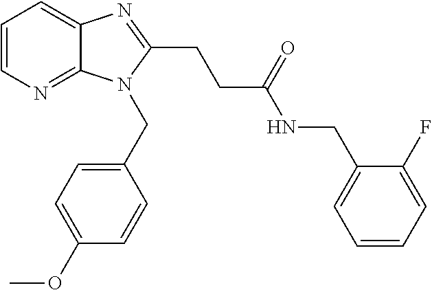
C1=CN=C2C(=C1)N=C(CCC(NCC1=CC=CC=C1F)=O)N2CC1=CC=C(OC)C=C1
